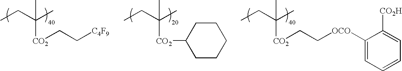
CCC([CO2]C1CCCCC1)(C)C.CCC([CO2]CC[OCO]C1=CC=CC=C1[CO2H])(C)C.CCC([CO2]CC[C4F9])(C)C
